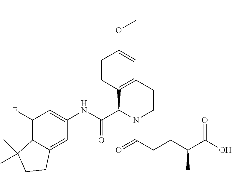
C1=CC2=C(C=C1OCC)CCN(C(CCC(C(O)=O)C)=O)C2C(NC1=CC(F)=C2C(=C1)CCC2(C)C)=O
